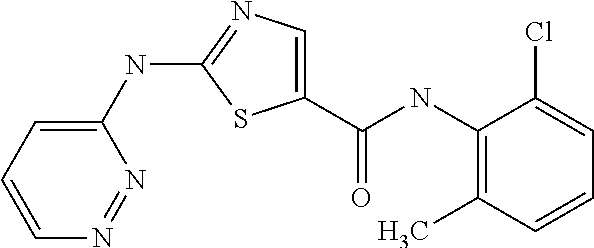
C1=C(C(NC2=C(C)C=CC=C2Cl)=O)SC(NC2=CC=CN=N2)=N1
